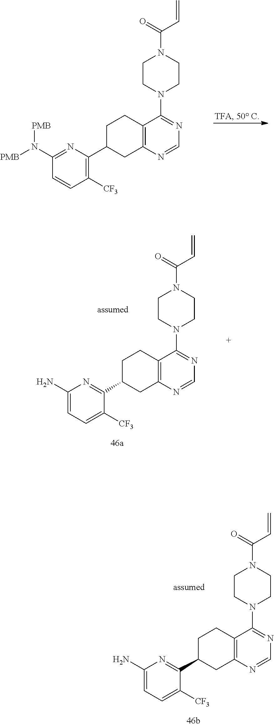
C1(N([PMB])[PMB])=NC(C2CC3=C(CC2)C(N2CCN(C(=O)C=C)CC2)=NC=N3)=C([CF3])C=C1.C1(N)=CC=C([CF3])C(C2CC3=C(CC2)C(N2CCN(C(=O)C=C)CC2)=NC=N3)=N1.C1(N)=CC=C([CF3])C(C2CC3=C(CC2)C(N2CCN(C(=O)C=C)CC2)=NC=N3)=N1
